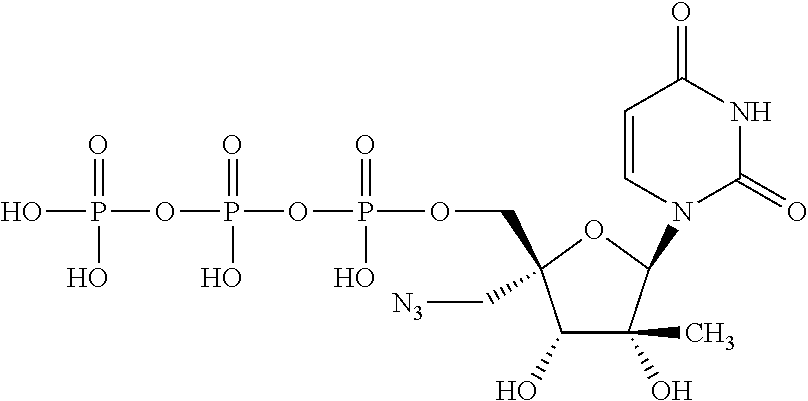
C1(O)C(O)(C)C(N2C(=O)NC(=O)C=C2)OC1(COP(OP(OP(O)(=O)O)(=O)O)(=O)O)C[N3]
